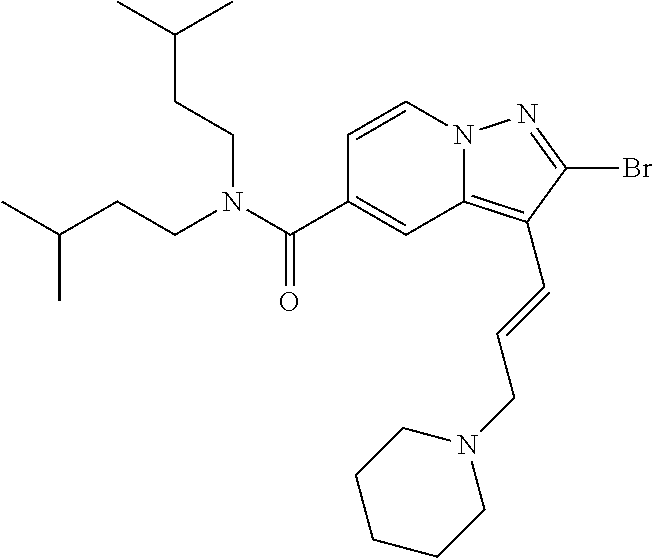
BrC1=NN2C(=C1C=CCN1CCCCC1)C=C(C(N(CCC(C)C)CCC(C)C)=O)C=C2
